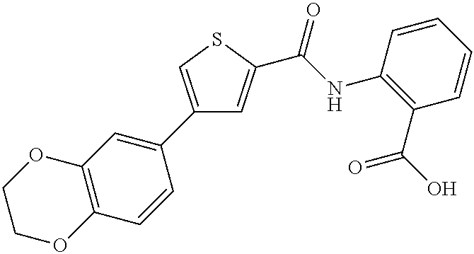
C1(C2=CC3=C(C=C2)OCCO3)=CSC(C(NC2=C(C(O)=O)C=CC=C2)=O)=C1
